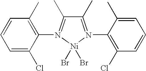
C1(C)=N(C2=C(Cl)C=CC=C2C)[Ni](Br)(Br)N(C2=C(C)C=CC=C2Cl)=C1C
